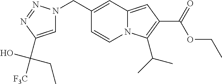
C1(CN2C=C(C(CC)(O)[F3C])N=N2)=CC2=CC(C(=O)OCC)=C(C(C)C)N2C=C1
